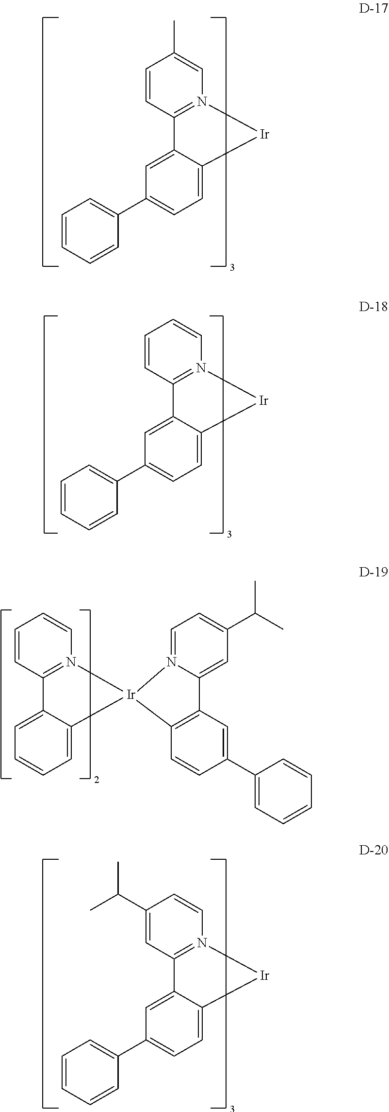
C1=CC2=N(C=C1)[Ir]C1=CC=C(C3=CC=CC=C3)C=C21.C1=CC2=N(C=C1)[Ir]1(C3=CC=CC=C23)N2=CC=C(C(C)C)C=C2C2=C1C=CC(C1=CC=CC=C1)=C2.C1(C(C)C)=CC2=N(C=C1)[Ir]C1=CC=C(C3=CC=CC=C3)C=C21.C1=CC2=N(C=C1C)[Ir]C1=CC=C(C3=CC=CC=C3)C=C21
